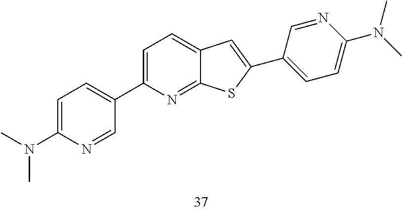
C1=C(N(C)C)N=CC(C2=CC=C3C(=N2)SC(C2=CC=C(N(C)C)N=C2)=C3)=C1
